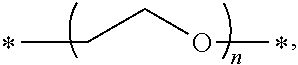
C(COC)C
